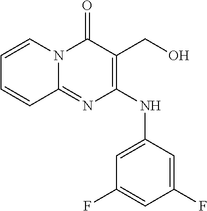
C1(NC2=CC(F)=CC(F)=C2)=C(CO)C(=O)N2C(=N1)C=CC=C2
